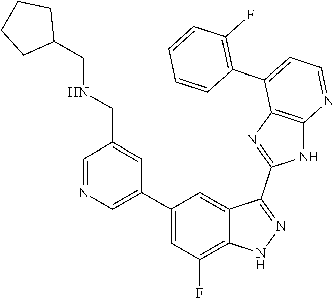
C1=NC=C(C2=CC(F)=C3C(=C2)C(C2=NC4=C(N2)N=CC=C4C2=C(F)C=CC=C2)=NN3)C=C1CNCC1CCCC1
